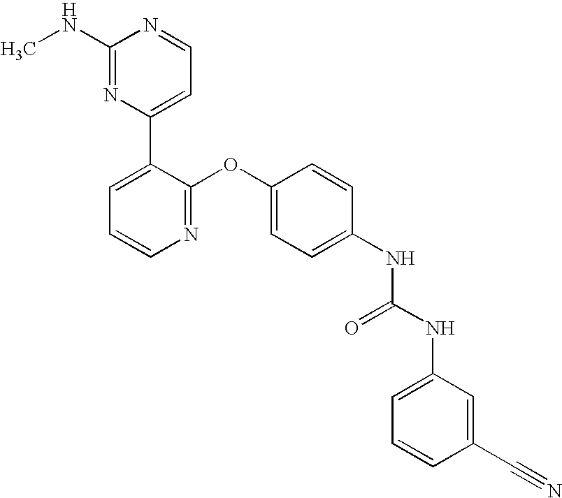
C1(NC)=NC(C2=CC=CN=C2OC2=CC=C(NC(NC3=CC=CC(C#N)=C3)=O)C=C2)=CC=N1
